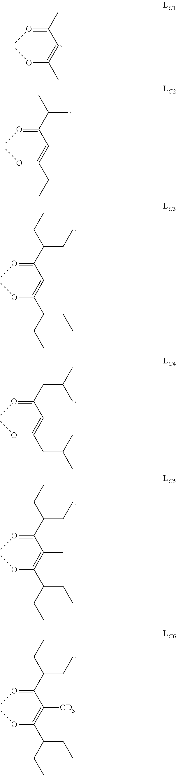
C(=OC)(C=C(OC)C)C.C(=OC)(C=C(OC)C(C)C)C(C)C.C(=OC)(C=C(OC)C(CC)CC)C(CC)CC.C(=OC)(C=C(OC)CC(C)C)CC(C)C.C(=OC)(C(=C(OC)C(CC)CC)C)C(CC)CC.C(=OC)(C(=C(OC)C(CC)CC)[CD3])C(CC)CC
